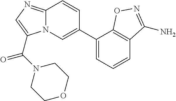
C1(C2=CN3C(=NC=C3C(=O)N3CCOCC3)C=C2)=CC=CC2=C1ON=C2N
